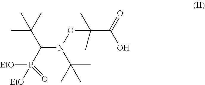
C(C(=O)O)(C)(C)ON(C(P(=O)([EtO])[EtO])C(C)(C)C)C(C)(C)C
